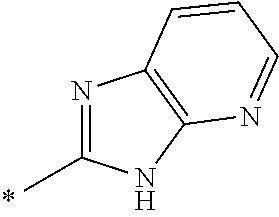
N1=C(C)NC2=C1C=CC=N2
